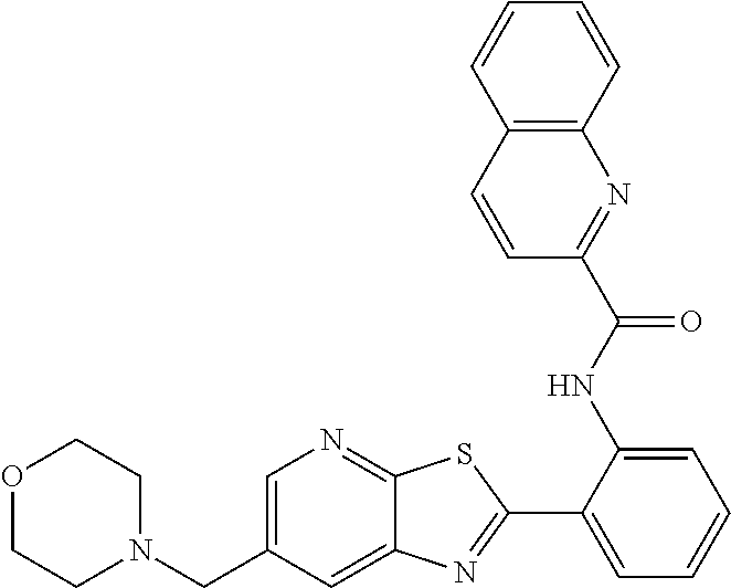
C1=C(CN2CCOCC2)C=C2C(=N1)SC(C1=CC=CC=C1NC(C1=NC3=C(C=C1)C=CC=C3)=O)=N2
